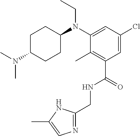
C1(CNC(C2=C(C)C(N(CC)C3CCC(N(C)C)CC3)=CC(Cl)=C2)=O)=NC=C(C)N1
